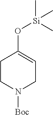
C1CN([Boc])CC=C1O[Si](C)(C)C
